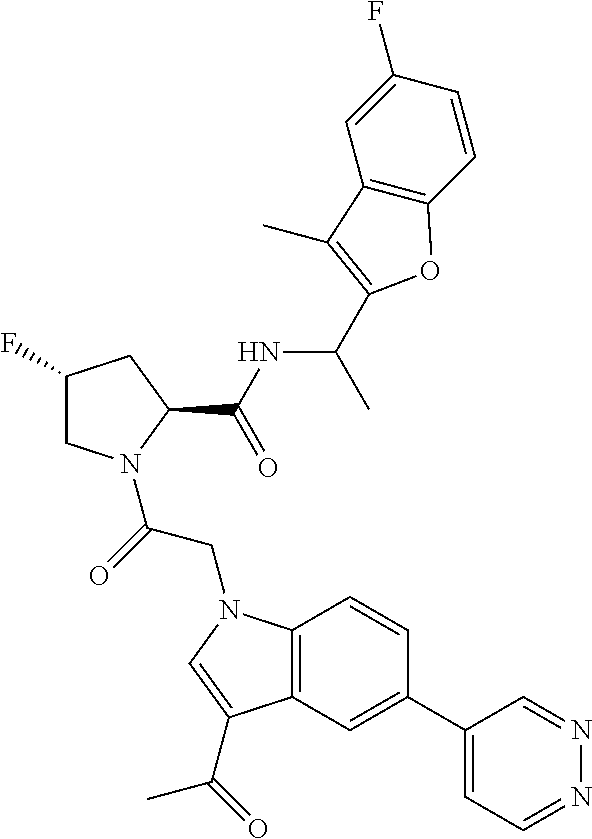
C12=C(C=C(C3=CC=NN=C3)C=C1)C(C(=O)C)=CN2CC(N1CC(F)CC1C(=O)NC(C)C1=C(C)C2=C(C=CC(F)=C2)O1)=O
